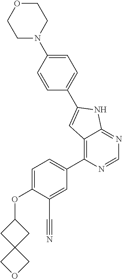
C1=C(OC2CC3(C2)COC3)C(C#N)=CC(C2=C3C(=NC=N2)NC(C2=CC=C(N4CCOCC4)C=C2)=C3)=C1
